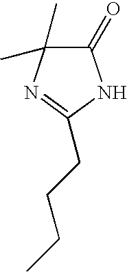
C1(=O)C(C)(C)N=C(CCCC)N1
